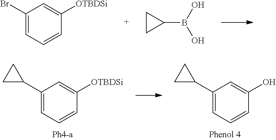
C1(Br)=CC=CC([OTBDSi])=C1.B(O)(O)C1CC1.C1(C2CC2)=CC=CC(O)=C1.C1(C2CC2)=CC=CC([OTBDSi])=C1
